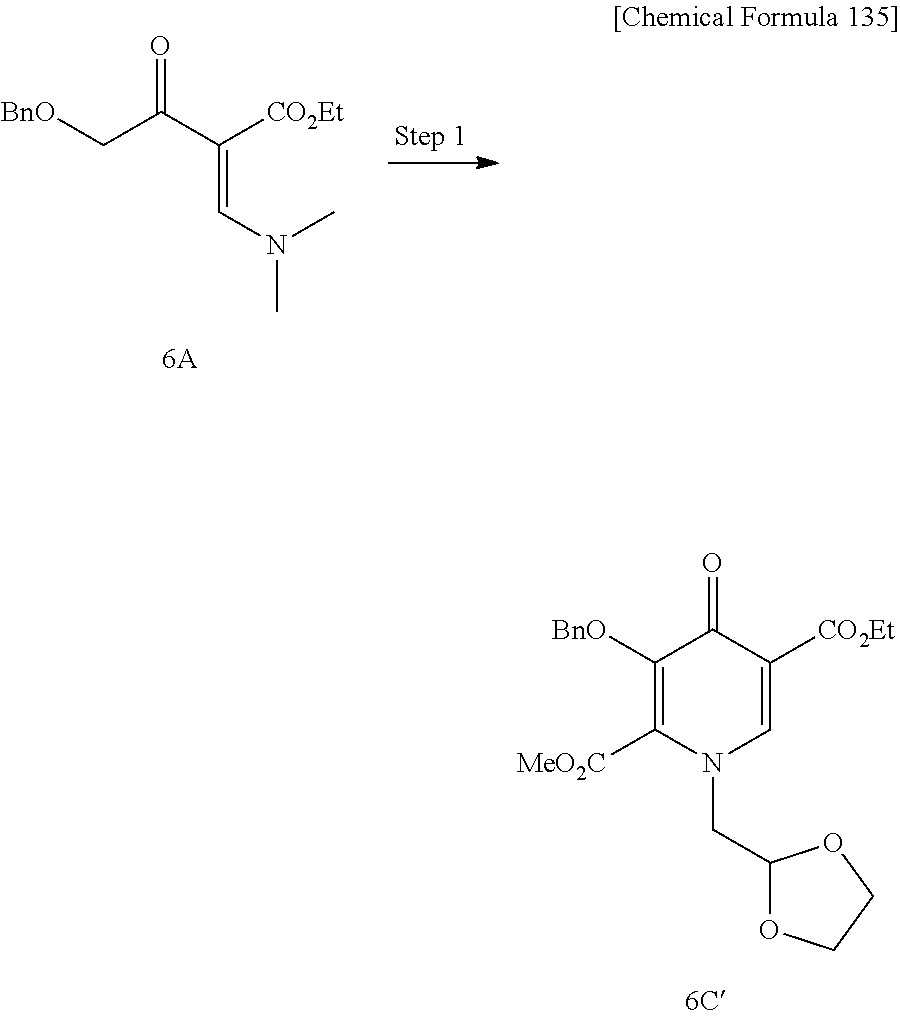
[BnO]CC(C([CO2Et])=CN(C)C)=O.[6A].C1([BnO])=C([MeO2C])N(CC2OCCO2)C=C([CO2Et])C1=O
